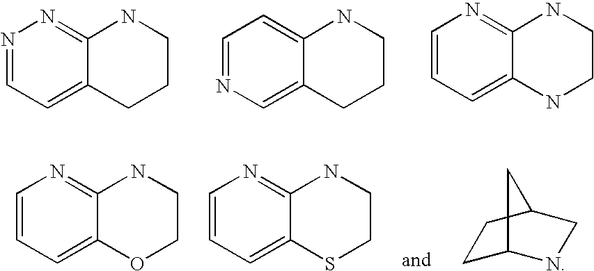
N1=CC=C2C(=N1)NCCC2.C1=NC=C2C(=C1)NCCC2.C1=CC=C2C(=N1)NCCN2.C1=CC=C2C(=N1)NCCO2.C1=CC=C2C(=N1)NCCS2.C1C2NCC(C1)C2
